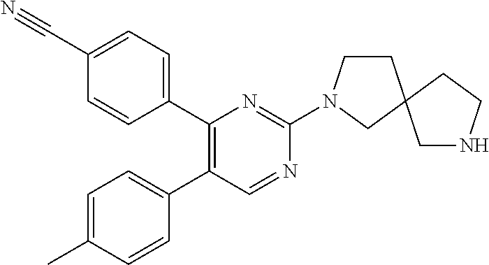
C1(C#N)=CC=C(C2=C(C3=CC=C(C)C=C3)C=NC(N3CCC4(C3)CNCC4)=N2)C=C1
